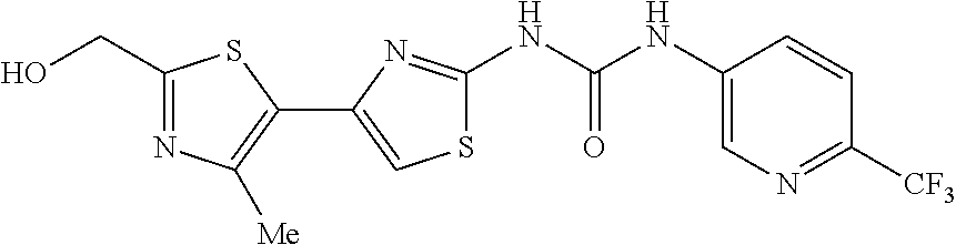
C1(CO)=NC([Me])=C(C2=CSC(NC(NC3=CN=C([CF3])C=C3)=O)=N2)S1
